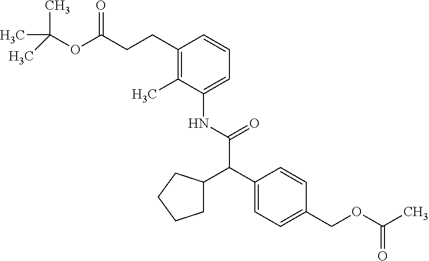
C1(C(C(NC2=CC=CC(CCC(OC(C)(C)C)=O)=C2C)=O)C2CCCC2)=CC=C(COC(C)=O)C=C1
